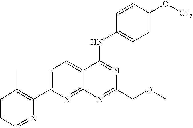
C1=CC=NC(C2=CC=C3C(=N2)N=C(COC)N=C3NC2=CC=C(O[CF3])C=C2)=C1C
